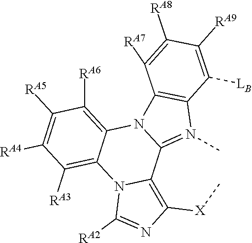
C1([RA5])=C([RA4])C([RA3])=C2C(=C1[RA6])N1C(=N(C)C3=C1C([RA7])=C([RA8])C([RA9])=C3[LB])C1=C([X]C)N=C([RA2])N21
